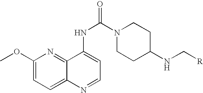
C1(OC)=CC=C2C(=N1)C(NC(N1CCC(NC[R])CC1)=O)=CC=N2
